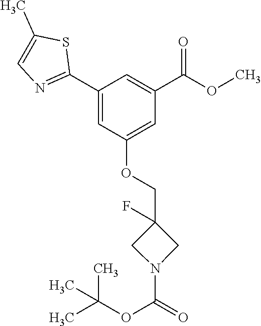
N1(C(=O)OC(C)(C)C)CC(COC2=CC(C(=O)OC)=CC(C3=NC=C(C)S3)=C2)(F)C1
